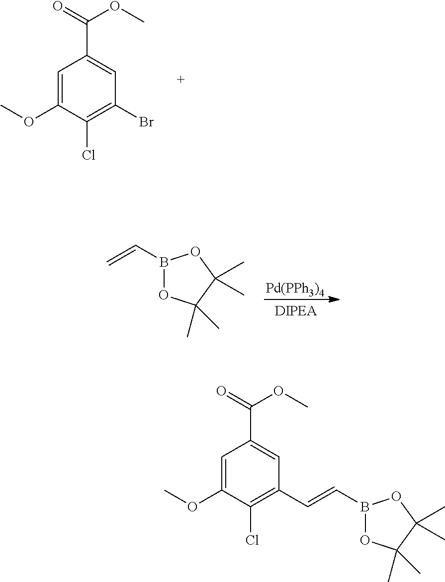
C1=C(OC)C(Cl)=C(Br)C=C1C(OC)=O.[Pd(PPh3)4].B1(C=C)OC(C)(C)C(C)(C)O1.B1(C=CC2=C(Cl)C(OC)=CC(C(=O)OC)=C2)OC(C)(C)C(C)(C)O1
